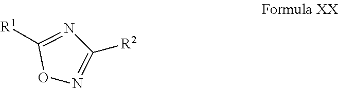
O1N=C([R2])N=C1[R1]
